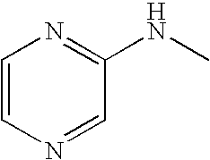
C1=CN=CC(NC)=N1
